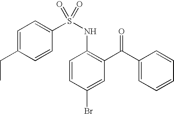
C1(S(NC2=C(C(C3=CC=CC=C3)=O)C=C(Br)C=C2)(=O)=O)=CC=C(CC)C=C1
